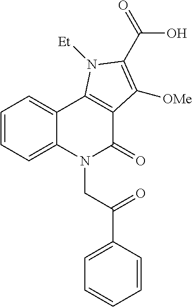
C1=CC=C2C(=C1)C1=C(C(=O)N2CC(C2=CC=CC=C2)=O)C([OMe])=C(C(=O)O)N1[Et]
